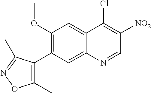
C1(OC)=C(C2=C(C)ON=C2C)C=C2C(=C1)C(Cl)=C([NO2])C=N2
